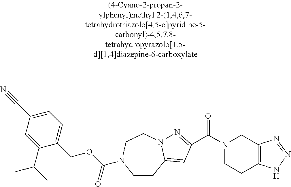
C1(C(C)C)=CC(C#N)=CC=C1COC(=O)N1CCC2=CC(C(=O)N3CCC4=C(C3)N=NN4)=NN2CC1
